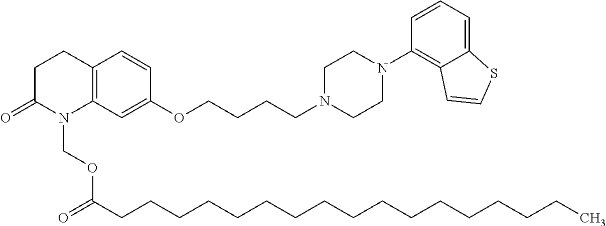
C1C(=O)N(COC(CCCCCCCCCCCCCCCCC)=O)C2=C(C1)C=CC(OCCCCN1CCN(C3=C4C(=CC=C3)SC=C4)CC1)=C2
